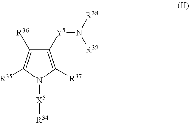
C1([Y5]N([R38])[R39])=C([R37])N([X5][R34])C([R35])=C1[R36]
